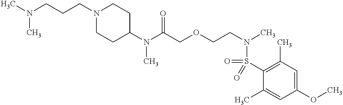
N(CCCN1CCC(N(C(COCCN(C)S(C2=C(C)C=C(OC)C=C2C)(=O)=O)=O)C)CC1)(C)C
